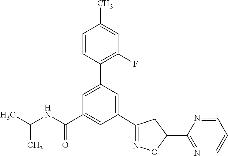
C1(C2=NOC(C3=NC=CC=N3)C2)=CC(C2=C(F)C=C(C)C=C2)=CC(C(NC(C)C)=O)=C1
